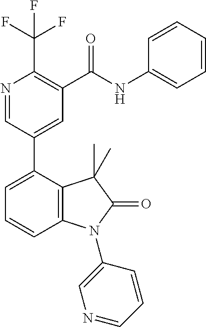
C(C1=C(C(F)(F)F)N=CC(C2=CC=CC3=C2C(C)(C)C(=O)N3C2=CN=CC=C2)=C1)(NC1=CC=CC=C1)=O
